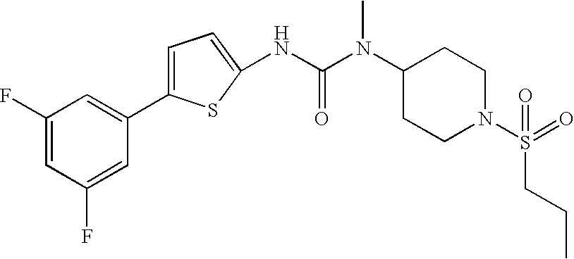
C1=C(C2=CC(F)=CC(F)=C2)SC(NC(N(C2CCN(S(CCC)(=O)=O)CC2)C)=O)=C1
